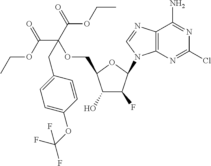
C12=C(N=CN1C1C(F)C(O)C(COC(C(OCC)=O)(C(=O)OCC)CC3=CC=C(OC(F)(F)F)C=C3)O1)C(N)=NC(Cl)=N2
